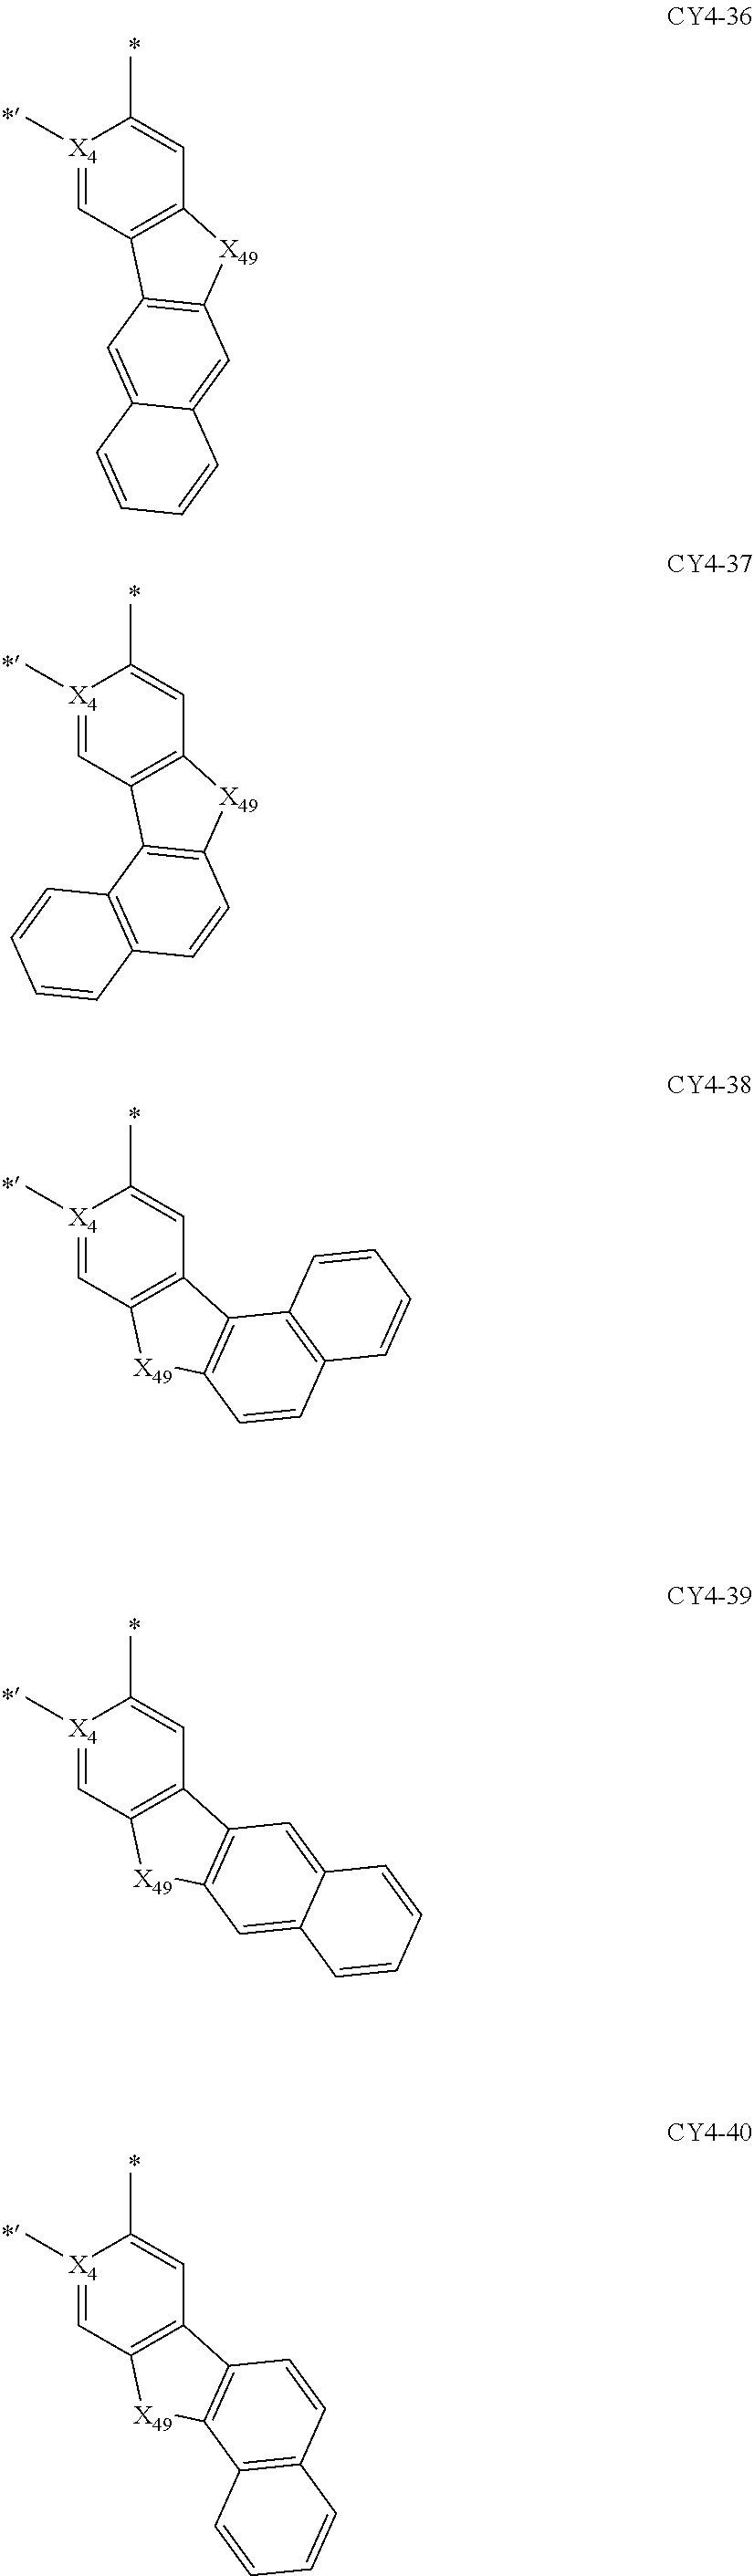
[X4]1(C)=CC2=C(C=C1C)[X49]C1=C2C=C2C(=C1)C=CC=C2.[X4]1(C)=CC2=C(C=C1C)[X49]C1=C2C2=C(C=C1)C=CC=C2.[X4]1(C)=CC2=C(C=C1C)C1=C([X49]2)C=CC2=C1C=CC=C2.[X4]1(C)=CC2=C(C=C1C)C1=C([X49]2)C=C2C(=C1)C=CC=C2.[X4]1(C)=CC2=C(C=C1C)C1=C([X49]2)C2=C(C=C1)C=CC=C2
